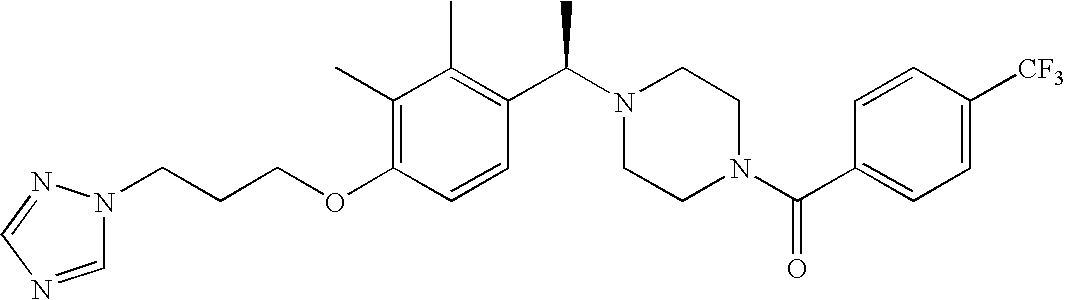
C(OC1=C(C)C(C)=C(C(N2CCN(C(C3=CC=C([CF3])C=C3)=O)CC2)C)C=C1)CCN1C=NC=N1
